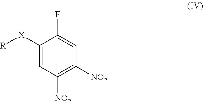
C1([X][R])=CC([NO2])=C([NO2])C=C1F
